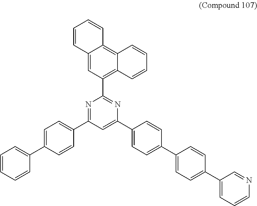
C12=C3C(=C(C4=NC(C5=CC=C(C6=CC=C(C7=CC=CN=C7)C=C6)C=C5)=CC(C5=CC=C(C6=CC=CC=C6)C=C5)=N4)C=C1C=CC=C2)C=CC=C3
